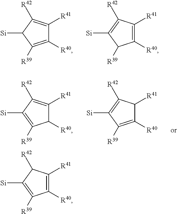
C1([R40])=C([R39])C([Si])C([R42])=C1[R41].C1([R40])=C([R41])C([R42])=C([Si])C1[R39].C1([R40])C([R41])=C([R42])C([Si])=C1[R39].C1([R40])=C([R39])C([Si])=C([R42])C1[R41].C1([R40])=C([R41])C([R42])C([Si])=C1[R39]
